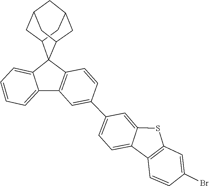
C1=CC=C2C(=C1)C1(C3CC4CC(CC1C4)C3)C1=C2C=C(C2=CC=C3C(=C2)SC2=C3C=CC(Br)=C2)C=C1
